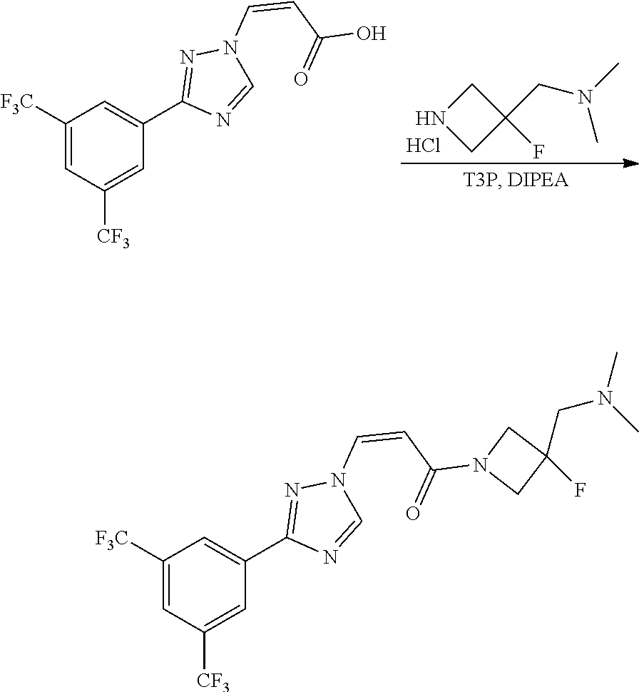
C1([F3C])=CC([CF3])=CC(C2=NN(C=CC(=O)O)C=N2)=C1.C1NCC1(F)CN(C)C.Cl.C1([F3C])=CC([CF3])=CC(C2=NN(C=CC(=O)N3CC(F)(CN(C)C)C3)C=N2)=C1
